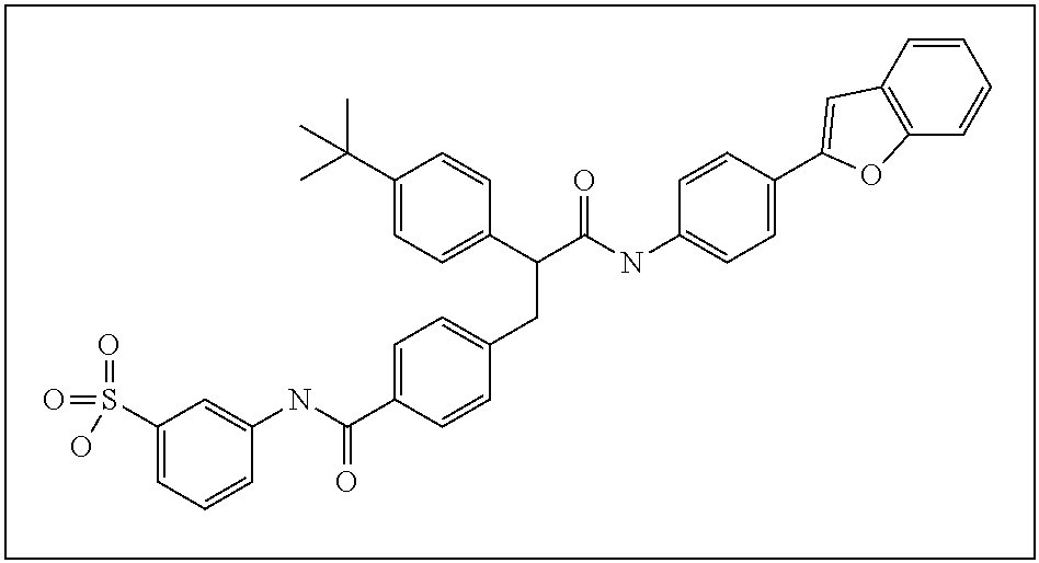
C1(C(C)(C)C)=CC=C(C(C(NC2=CC=C(C3=CC4=C(C=CC=C4)O3)C=C2)=O)CC2=CC=C(C(NC3=CC(S(=O)(=O)O)=CC=C3)=O)C=C2)C=C1
